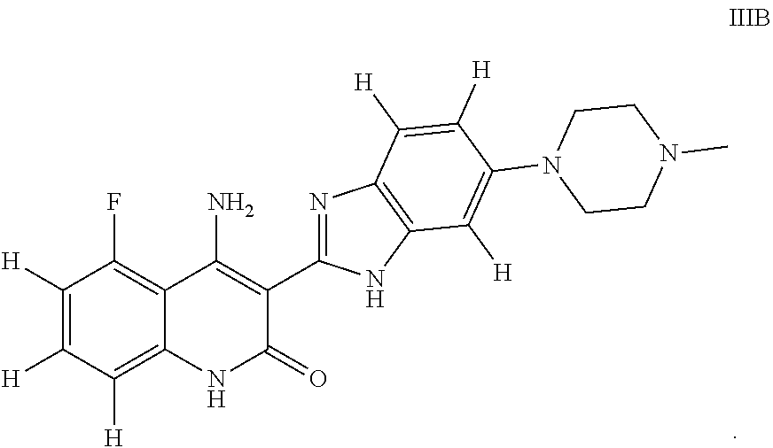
C1([H])=C([H])C([H])=C2C(=C1F)C(N)=C(C1=NC3=C(N1)C([H])=C(N1CCN(C)CC1)C([H])=C3[H])C(=O)N2
